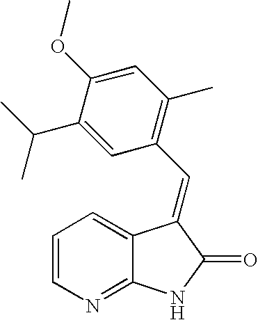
C1=CN=C2C(=C1)C(=CC1=C(C)C=C(OC)C(C(C)C)=C1)C(=O)N2
